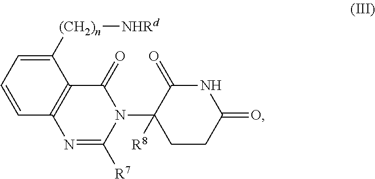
C1(=O)C(N2C(=O)C3=C(N=C2[R7])C=CC=C3[(CH2)n][NHRd])([R8])CCC(=O)N1
